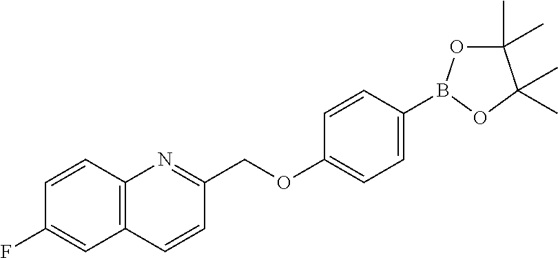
C1=CC2=C(C=C1F)C=CC(COC1=CC=C(B3OC(C)(C)C(C)(C)O3)C=C1)=N2
